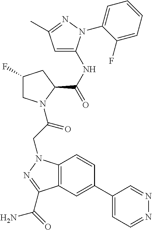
C1(C2=CC3=C(C=C2)N(CC(=O)N2CC(F)CC2C(NC2=CC(C)=NN2C2=CC=CC=C2F)=O)N=C3C(=O)N)=CC=NN=C1
